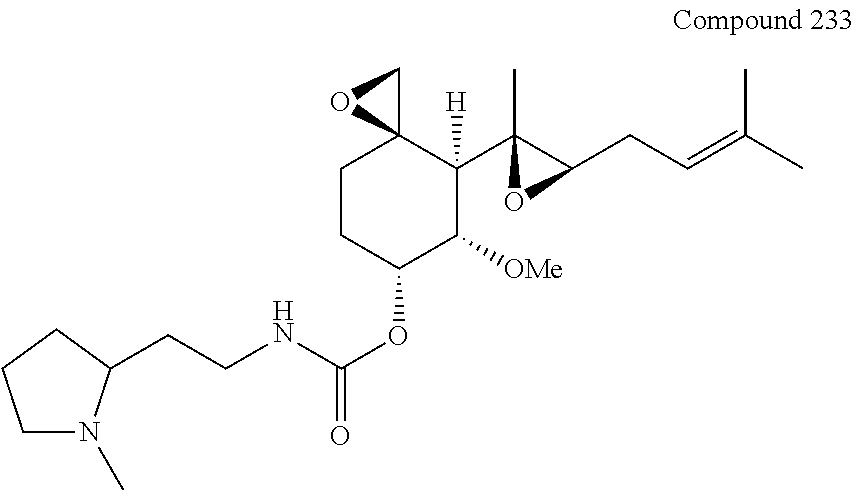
C1CC(OC(NCCC2N(C)CCC2)=O)C([OMe])C(C2(C)C(CC=C(C)C)O2)([H])C12CO2
